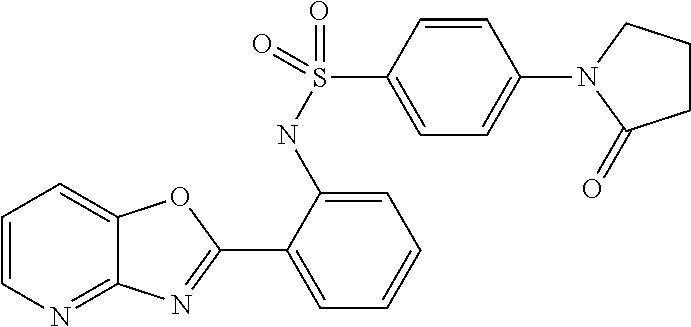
C1(NS(C2=CC=C(N3C(=O)CCC3)C=C2)(=O)=O)=CC=CC=C1C1=NC2=NC=CC=C2O1
